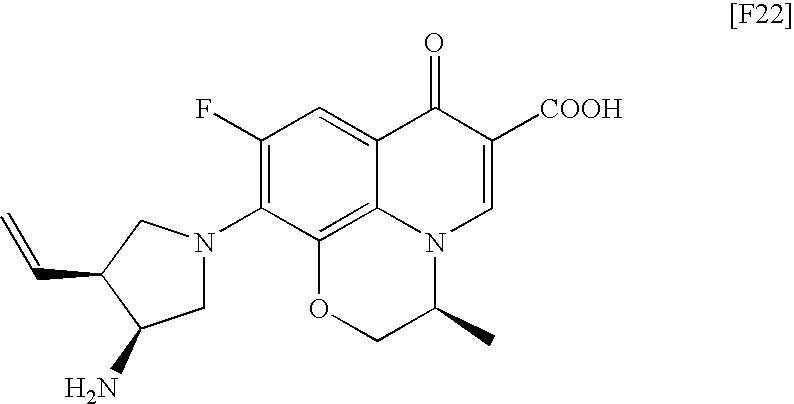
C1(F)=C(N2CC(N)C(C=C)C2)C2=C3C(=C1)C(=O)C([COOH])=CN3C(C)CO2
